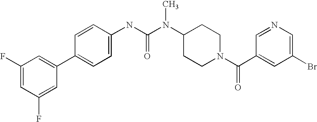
C1(F)=CC(F)=CC(C2=CC=C(NC(N(C3CCN(C(C4=CC(Br)=CN=C4)=O)CC3)C)=O)C=C2)=C1
